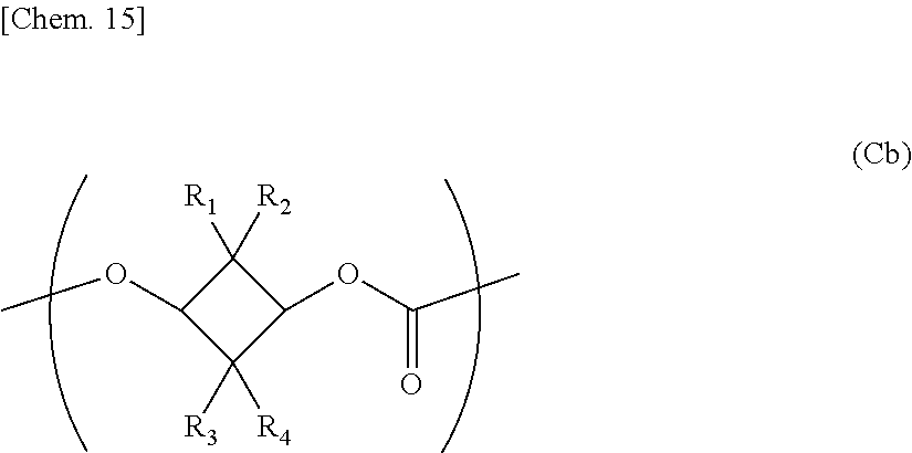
C1([R2])([R1])C(OC)C([R3])([R4])C1OC(C)=O
